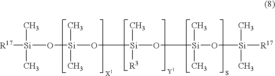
[R17][Si](O[Si](O[Si](O[Si](O[Si]([R17])(C)C)(C)C)(C)[R3])(C)C)(C)C
